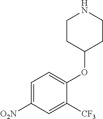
C1=C([O2N])C=C([CF3])C(OC2CCNCC2)=C1
